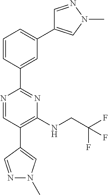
C1=NN(C)C=C1C1=CC=CC(C2=NC(NCC(F)(F)F)=C(C3=CN(C)N=C3)C=N2)=C1
